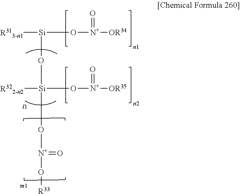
[R313-n1][Si](O[N+](=O)[OR34])O[Si]([R322-n2])(O[N+]([OR35])=O)O[N+](O[R33])=O
